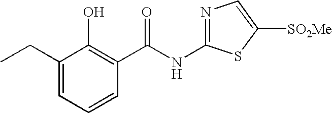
C1(CC)=CC=CC(C(NC2=NC=C([SO2Me])S2)=O)=C1O
